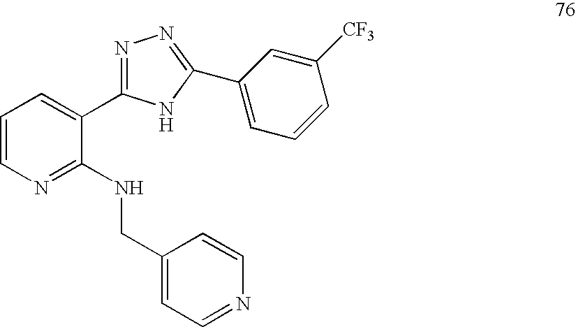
C1=CN=C(NCC2=CC=NC=C2)C(C2=NN=C(C3=CC=CC([CF3])=C3)N2)=C1
